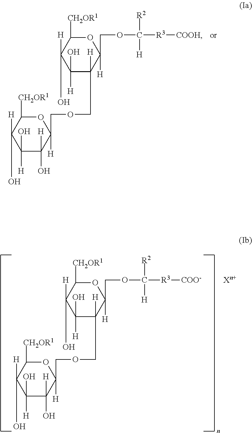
C1(O)([H])C(O)([H])C([H])(O)C([H])(COCC2([H])C(O)([H])C(O)([H])C([CH2OR1])OC2([H])COC([R3][COOH])([R2])[H])OC1[CH2OR1].C1(O)([H])C(O)([H])C([H])(O)C([H])(COCC2([H])C(O)([H])C(O)([H])C([CH2OR1])OC2([H])COC([R3][COO-])([R2])[H])OC1[CH2OR1].[Xn+]
